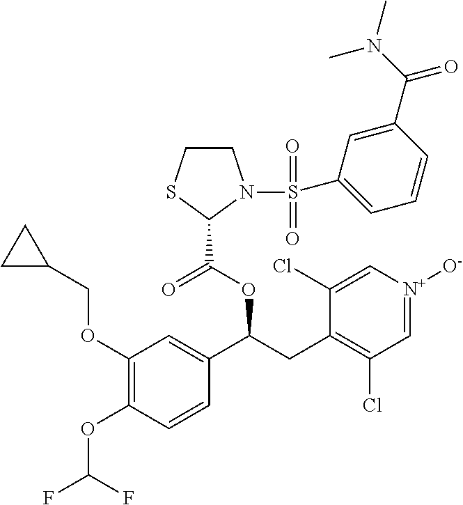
C1(OCC2CC2)=C(OC(F)F)C=CC(C(CC2=C(Cl)C=[N+]([O-])C=C2Cl)OC(=O)C2N(S(C3=CC=CC(C(N(C)C)=O)=C3)(=O)=O)CCS2)=C1
